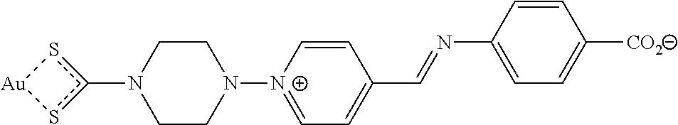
N1(c2s[Au]s2)CCN([N+]2=CC=C(C=NC3=CC=C([CO2])C=C3)C=C2)CC1
